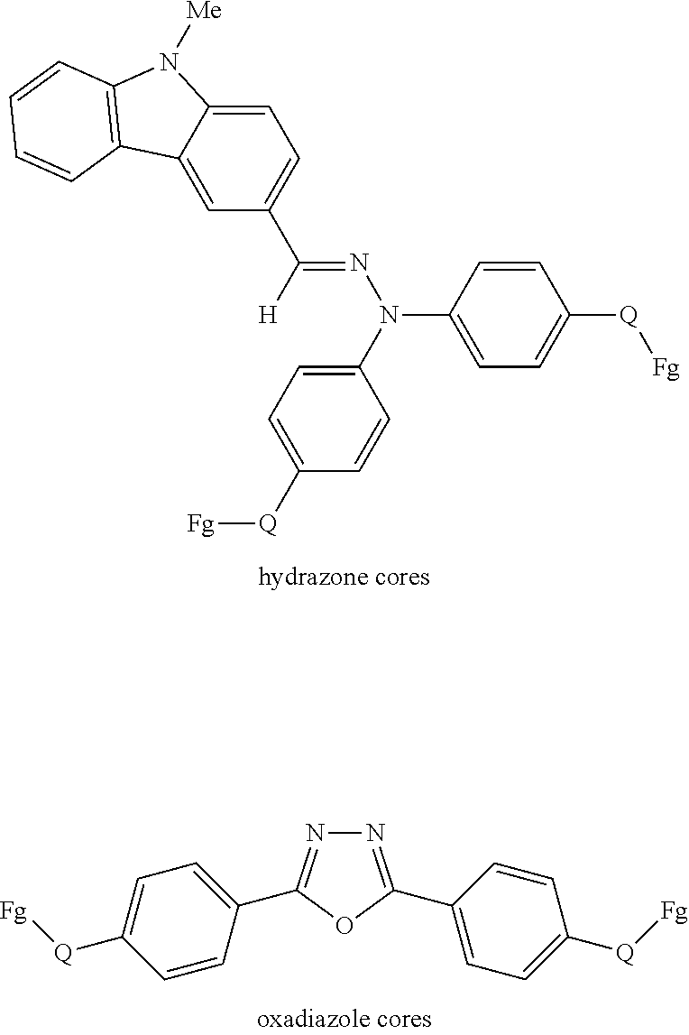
C1=C(C([H])=NN(C2=CC=C([Q][Fg])C=C2)C2=CC=C([Q][Fg])C=C2)C=C2C(=C1)N([Me])C1=C2C=CC=C1.N1=C(C2=CC=C([Q][Fg])C=C2)OC(C2=CC=C([Q][Fg])C=C2)=N1
